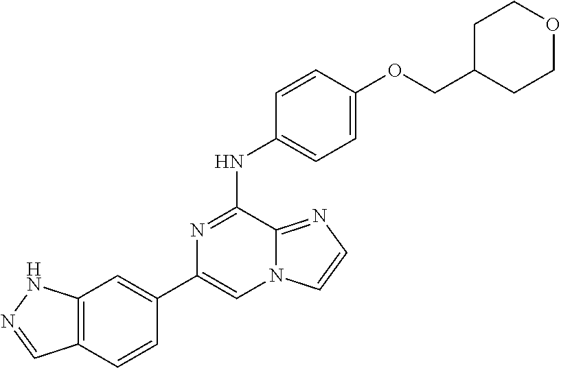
C1(C2=CC3=C(C=C2)C=NN3)=CN2C(=NC=C2)C(NC2=CC=C(OCC3CCOCC3)C=C2)=N1
